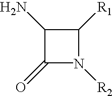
C1(N)C(=O)N([R2])C1[R1]
